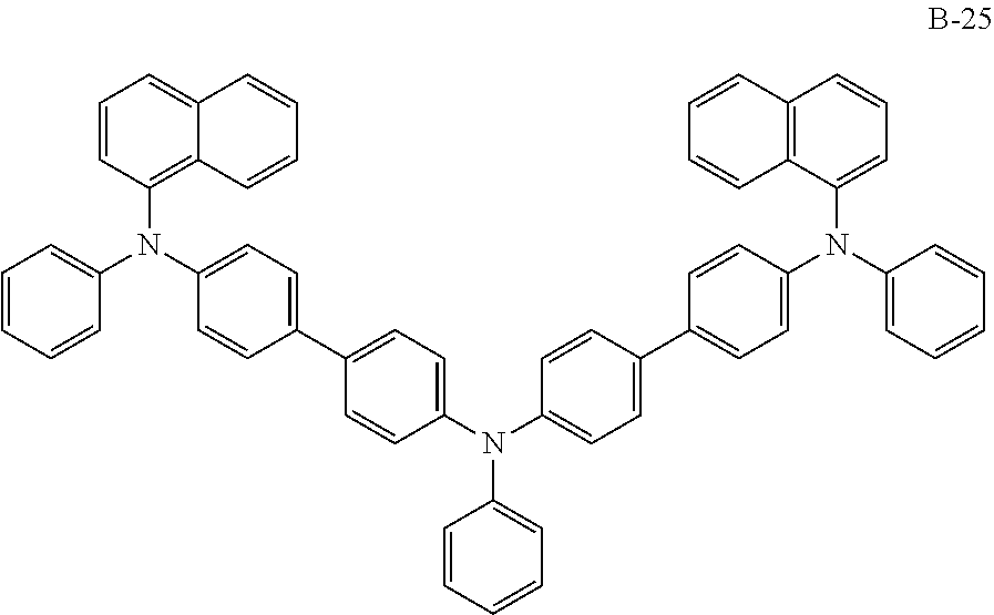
C1=CC(N(C2=CC=CC=C2)C2=CC=C(C3=CC=C(N(C4=CC=C(C5=CC=C(N(C6=CC=CC=C6)C6=CC=CC7=C6C=CC=C7)C=C5)C=C4)C4=CC=CC=C4)C=C3)C=C2)=C2C(=C1)C=CC=C2
